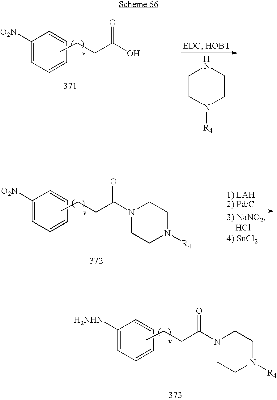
C1([H2NHN])=CC=CC=C1.CCCC(N1CCN([R4])CC1)=O.C1([O2N])=CC=CC=C1.CCCC(O)=O.C1CN([R4])CCN1.C1([O2N])=CC=CC=C1.CCCC(N1CCN([R4])CC1)=O
